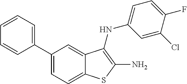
C1=C(C2=CC=CC=C2)C=C2C(=C1)SC(N)=C2NC1=CC=C(F)C(Cl)=C1
